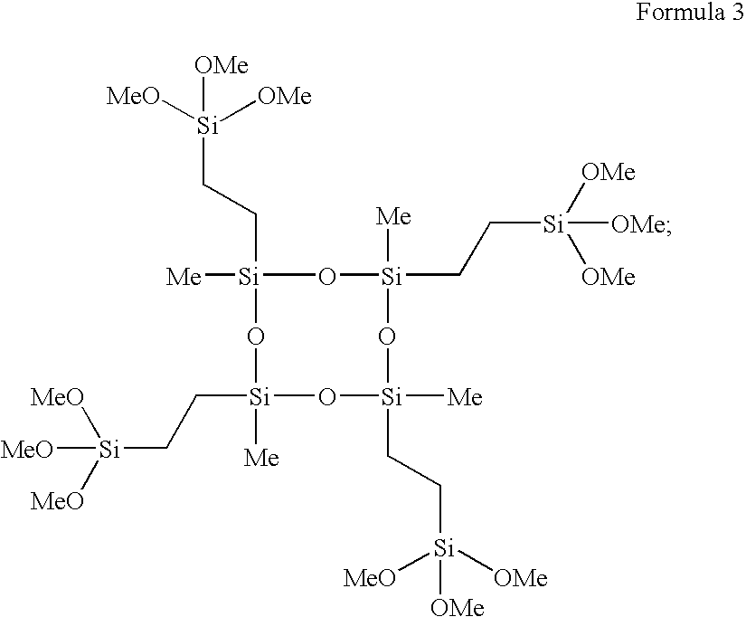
O1[Si](CC[Si]([OMe])([MeO])[OMe])([Me])O[Si]([Me])(CC[Si]([OMe])([OMe])[OMe])O[Si]([Me])(CC[Si]([OMe])([OMe])[MeO])O[Si]1([Me])CC[Si]([MeO])([MeO])[MeO]
